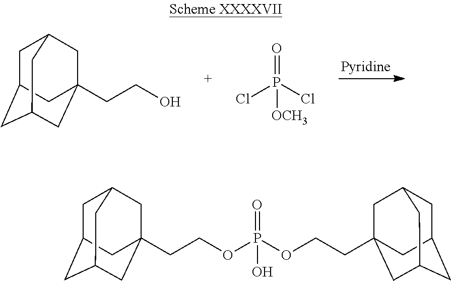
C1C2CC3CC(CCO)(CC1C3)C2.O=P(Cl)(Cl)[OCH3].C1C2CC3CC(CCOP(=O)(O)OCCC45CC6CC(CC(C4)C6)C5)(CC1C3)C2
